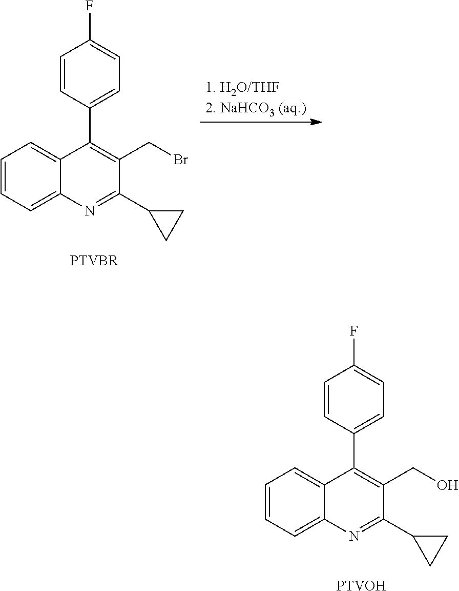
C1=CC=C2C(=C1)C(C1=CC=C(F)C=C1)=C(CBr)C(C1CC1)=N2.C1=CC=C2C(=C1)C(C1=CC=C(F)C=C1)=C(CO)C(C1CC1)=N2.[PTVOH]
